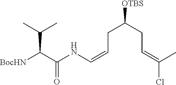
C(C(C)C)(C(NC=CCC([OTBS])CC=C(Cl)C)=O)[BocHN]
